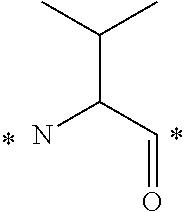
NC(C=O)C(C)C
